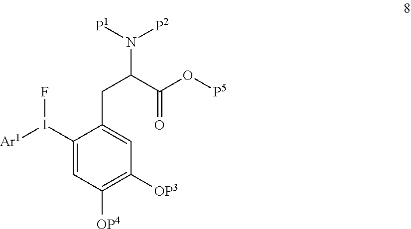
N(C(C(O[P5])=O)CC1=CC([OP3])=C([OP4])C=C1I([Ar1])F)([P2])[P1]
